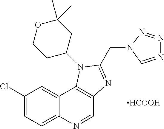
C1(Cl)=CC=C2C(=C1)C1=C(C=N2)N=C(CN2N=NN=C2)N1C1CC(C)(C)OCC1.[HCOOH]
